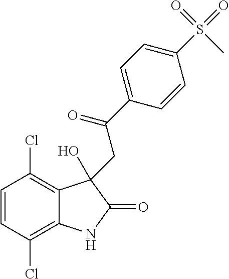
C1=CC(Cl)=C2C(=C1Cl)C(O)(CC(C1=CC=C(S(=O)(=O)C)C=C1)=O)C(=O)N2
